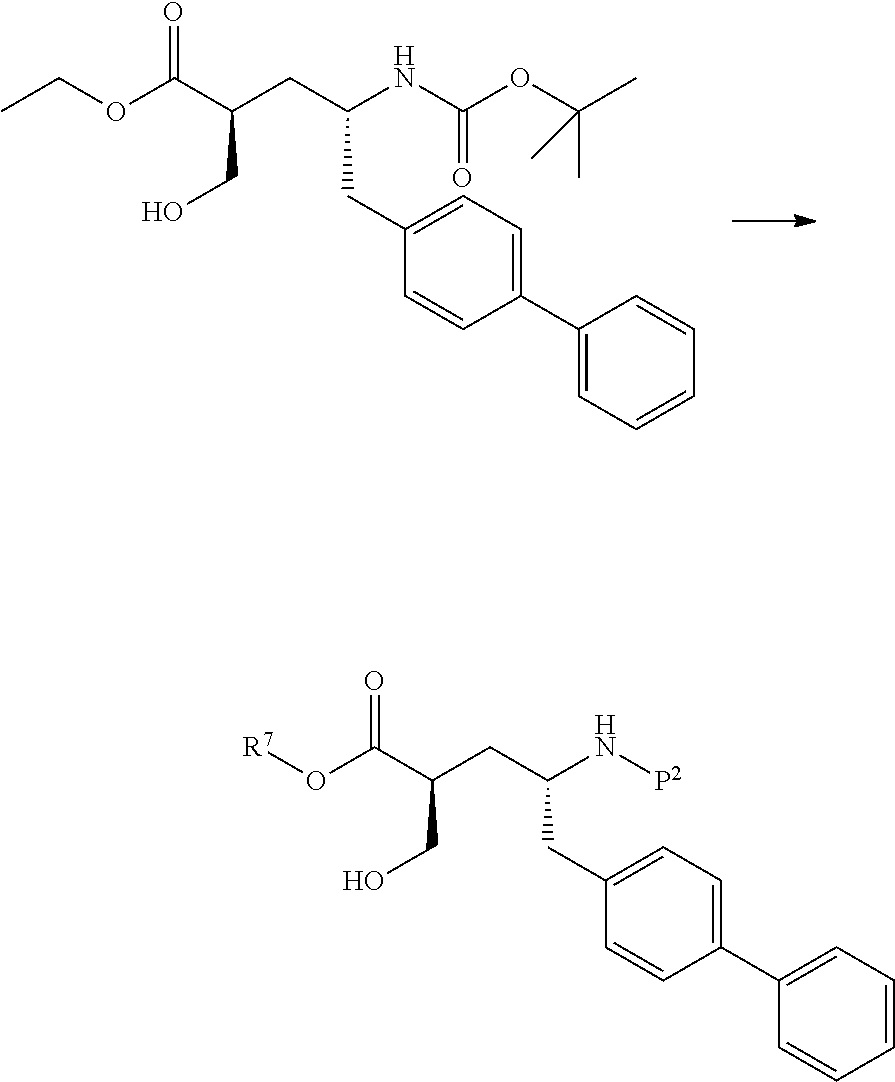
C1(CC(CC(C(O[R7])=O)CO)N[P2])=CC=C(C2=CC=CC=C2)C=C1.C1(CC(CC(C(OCC)=O)CO)NC(=O)OC(C)(C)C)=CC=C(C2=CC=CC=C2)C=C1
